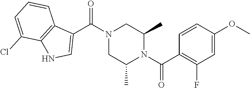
C1(C(N2CC(C)N(C(C3=C(F)C=C(OC)C=C3)=O)C(C)C2)=O)=CNC2=C1C=CC=C2Cl
